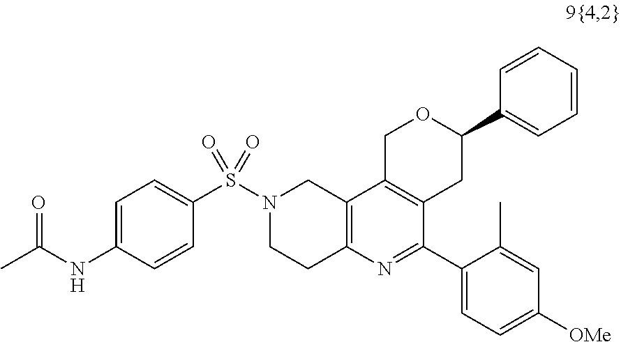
S(N1CCC2=C(C1)C1=C(C(C3=CC=C([OMe])C=C3C)=N2)CC(C2=CC=CC=C2)OC1)(=O)(=O)C1=CC=C(NC(C)=O)C=C1
